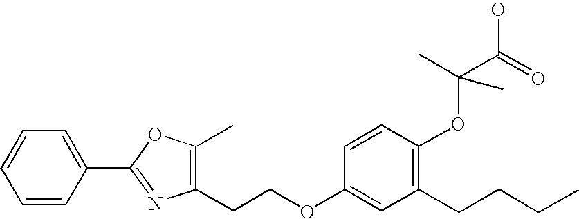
C1=CC(C2=NC(CCOC3=CC(CCCC)=C(OC(C(O)=O)(C)C)C=C3)=C(C)O2)=CC=C1
